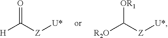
[H]C([Z][U*])=O.[R2O]C([Z][U*])[OR1]
